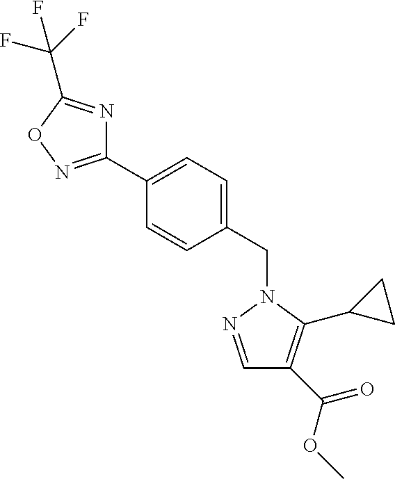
C1(C2=CC=C(CN3N=CC(C(OC)=O)=C3C3CC3)C=C2)=NOC(C(F)(F)F)=N1
